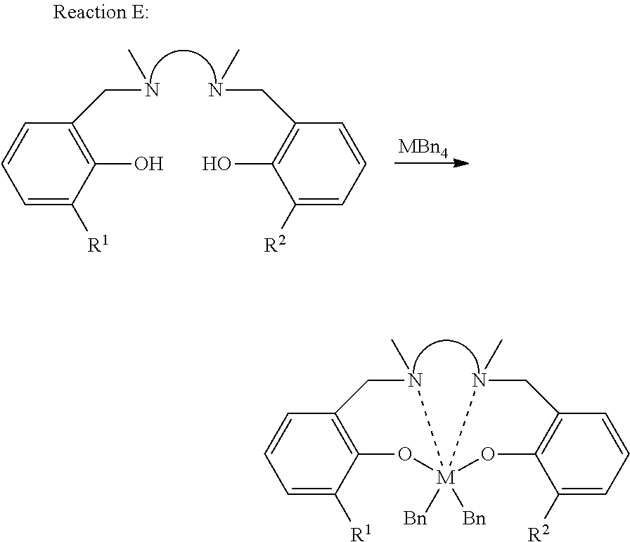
C1=C([R1])C2=C(C=C1)CN(C)[M]1([Bn])([Bn])(N(C)CC3=C(C([R2])=CC=C3)O1)O2.C1=C([R1])C(O)=C(CNC)C=C1.N(CC1=C(O)C([R2])=CC=C1)C.[MBn4]
